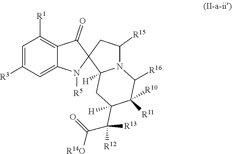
C1=C([R3])C=C2C(=C1[R1])C(=O)C1(N2[R5])C2([H])N(C([R15])C1)C([R16])C([R10])([R11])C(C([R13])([R12])C(=O)[R14O])([H])C2
